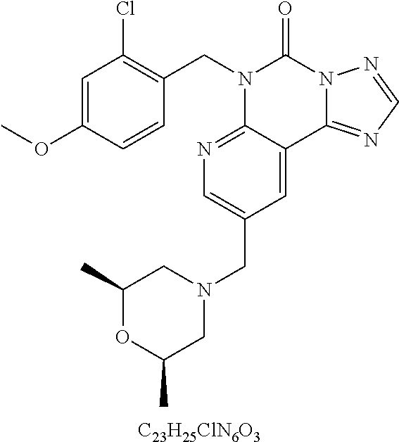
[C23H25ClN6O3].C1(OC)=CC(Cl)=C(CN2C3=NC=C(CN4CC(C)OC(C)C4)C=C3C3=NC=NN3C2=O)C=C1
